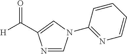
N1=CN(C2=NC=CC=C2)C=C1C([H])=O
